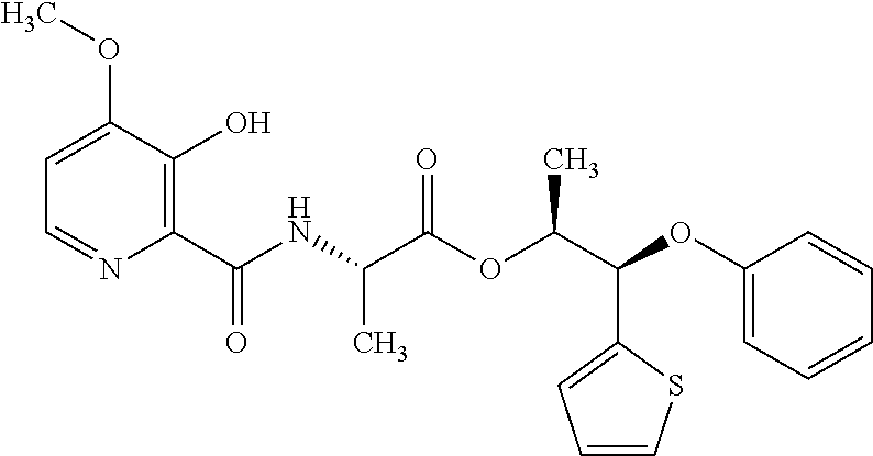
N(C(C(OC(C(OC1=CC=CC=C1)C1=CC=CS1)C)=O)C)C(C1=C(O)C(OC)=CC=N1)=O
